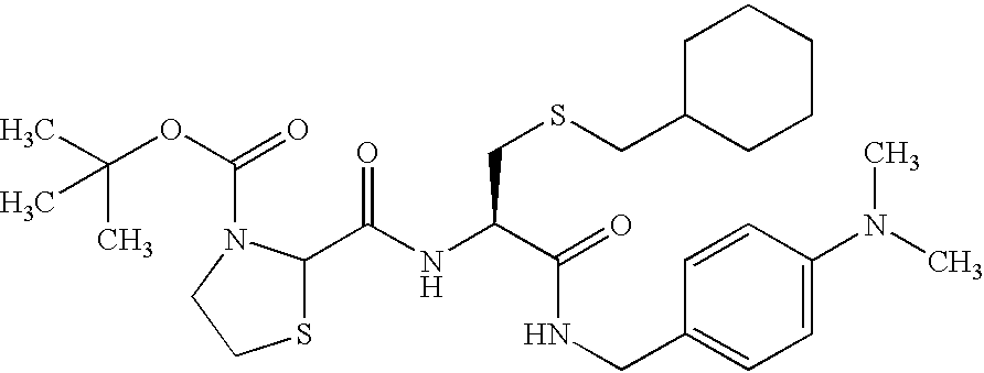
C1(C(NC(C(=O)NCC2=CC=C(N(C)C)C=C2)CSCC2CCCCC2)=O)SCCN1C(=O)OC(C)(C)C
